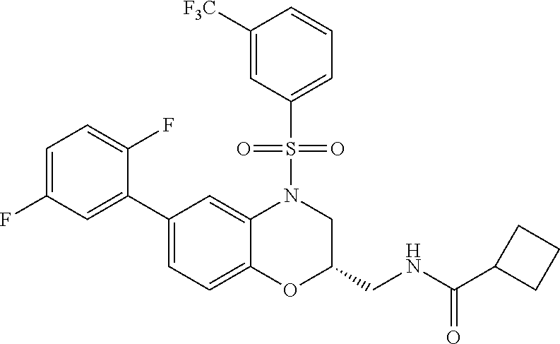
C1=C(F)C=C(C2=CC=C3C(=C2)N(S(C2=CC=CC([F3C])=C2)(=O)=O)CC(CNC(=O)C2CCC2)O3)C(F)=C1
